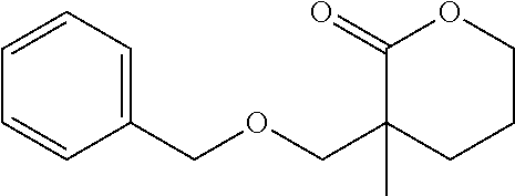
C(OCC1(C)CCCOC1=O)C1=CC=CC=C1
